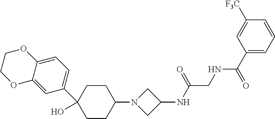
C1CC(N2CC(NC(CNC(C3=CC=CC([F3C])=C3)=O)=O)C2)CCC1(O)C1=CC=C2C(=C1)OCCO2
